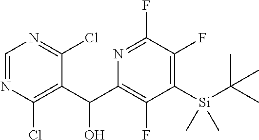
C1=NC(Cl)=C(C(C2=C(F)C([Si](C(C)(C)C)(C)C)=C(F)C(F)=N2)O)C(Cl)=N1
